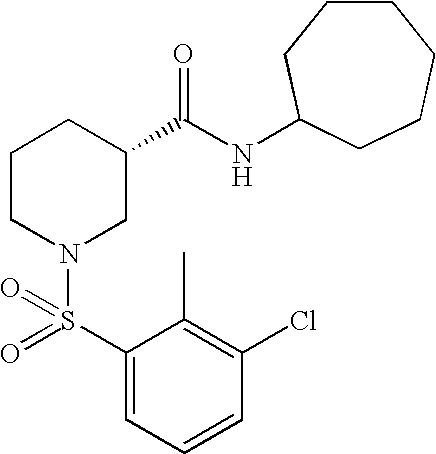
C1(Cl)=C(C)C(S(=O)(N2CC(C(NC3CCCCCC3)=O)CCC2)=O)=CC=C1
